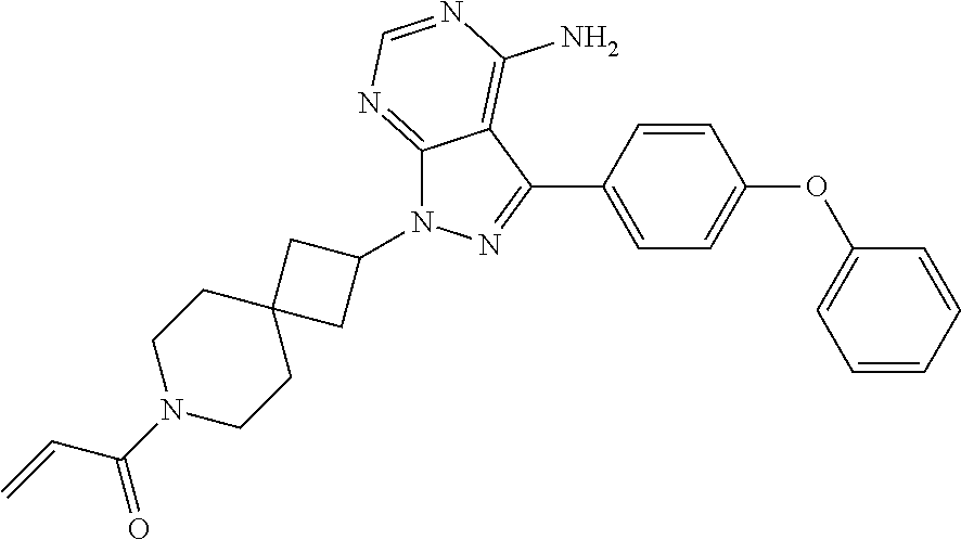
C12=C(N)N=CN=C1N(C1CC3(CCN(C(C=C)=O)CC3)C1)N=C2C1=CC=C(OC2=CC=CC=C2)C=C1
